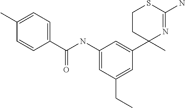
C1CC(C2=CC(NC(C3=CC=C(C)C=C3)=O)=CC(CC)=C2)(C)N=C(N)S1
